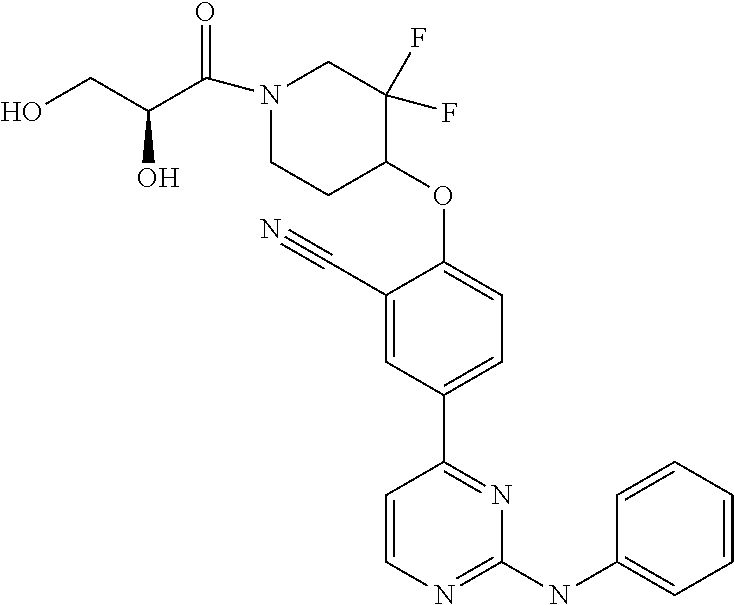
N1(C(=O)C(CO)O)CCC(OC2=CC=C(C3=NC(NC4=CC=CC=C4)=NC=C3)C=C2C#N)C(F)(F)C1
